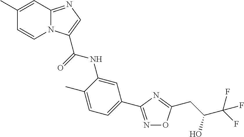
C1(C)=CC2=NC=C(C(NC3=CC(C4=NOC(CC(C(F)(F)F)O)=N4)=CC=C3C)=O)N2C=C1
